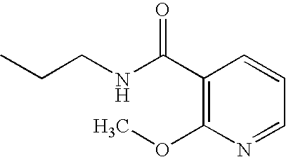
C1(C(NCCC)=O)=C(OC)N=CC=C1
